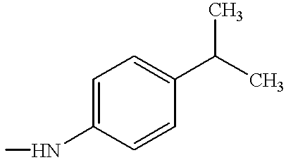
C1=C(NC)C=CC(C(C)C)=C1
